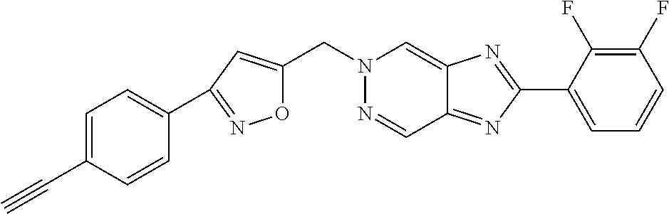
C#CC1=CC=C(C2=NOC(CN3N=CC4=NC(C5=CC=CC(F)=C5F)=NC4=C3)=C2)C=C1
